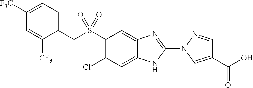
C1(Cl)=C(S(CC2=CC=C([F3C])C=C2[CF3])(=O)=O)C=C2C(=C1)NC(N1C=C(C(=O)O)C=N1)=N2
